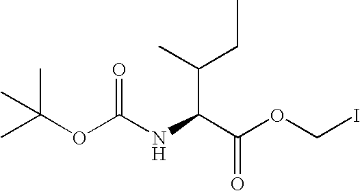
CC(OC(NC(C(OCI)=O)C(C)CC)=O)(C)C
